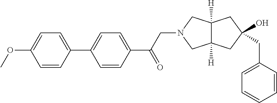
C1=CC(C2=CC=C(C(CN3CC4([H])C([H])(C3)CC(CC3=CC=CC=C3)(O)C4)=O)C=C2)=CC=C1OC
